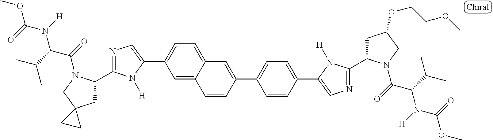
C1=C2C(=CC=C1C1=CN=C(C3CC4(CN3C(=O)C(C(C)C)N([H])C(=O)OC)CC4)N1[H])C=C(C1=CC=C(C3=CN=C(C4CC(OCCOC)CN4C(=O)C(C(C)C)N([H])C(=O)OC)N3[H])C=C1)C=C2
